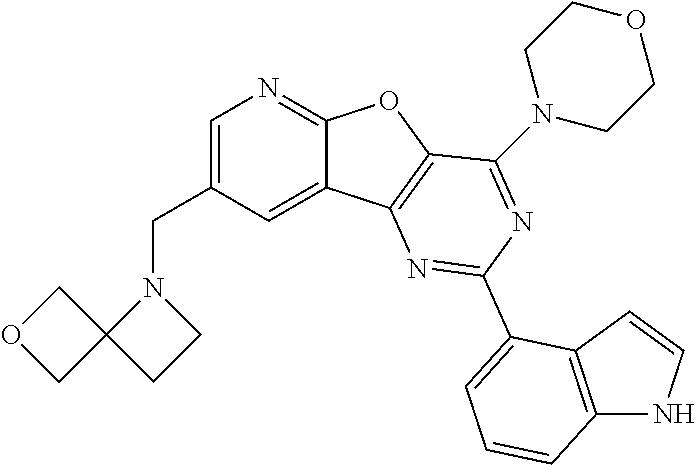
C1=C(CN2C3(CC2)COC3)C=C2C(=N1)OC1=C2N=C(C2=CC=CC3=C2C=CN3)N=C1N1CCOCC1
